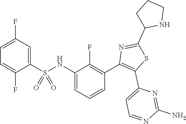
C1=C(F)C=C(S(NC2=CC=CC(C3=C(C4=CC=NC(N)=N4)SC(C4NCCC4)=N3)=C2F)(=O)=O)C(F)=C1
